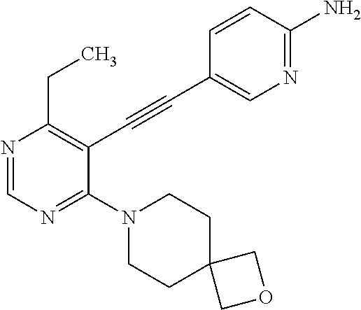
N1=CN=C(N2CCC3(CC2)COC3)C(C#CC2=CN=C(N)C=C2)=C1CC
